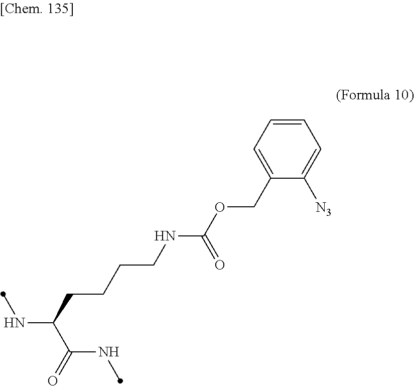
C1=CC=C(COC(NCCCCC(NC)C(=O)NC)=O)C([N3])=C1
